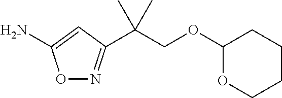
O1N=C(C(COC2OCCCC2)(C)C)C=C1N
